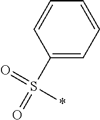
C1(S(=O)(=O)*)=CC=CC=C1
